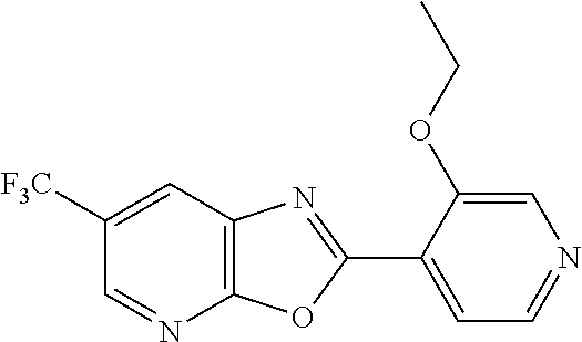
C12=C(OC(C3=CC=NC=C3OCC)=N1)N=CC([F3C])=C2
